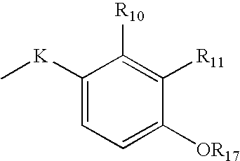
C1=C([OR17])C([R11])=C([R10])C([K]C)=C1
